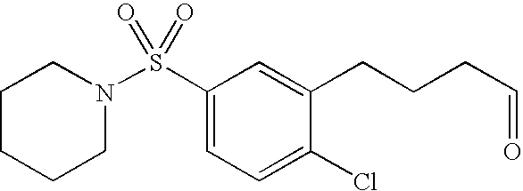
N1(S(C2=CC=C(Cl)C(CCCC=O)=C2)(=O)=O)CCCCC1
